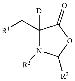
C1([D])(C[R1])N([R2])C([R3])OC1=O
